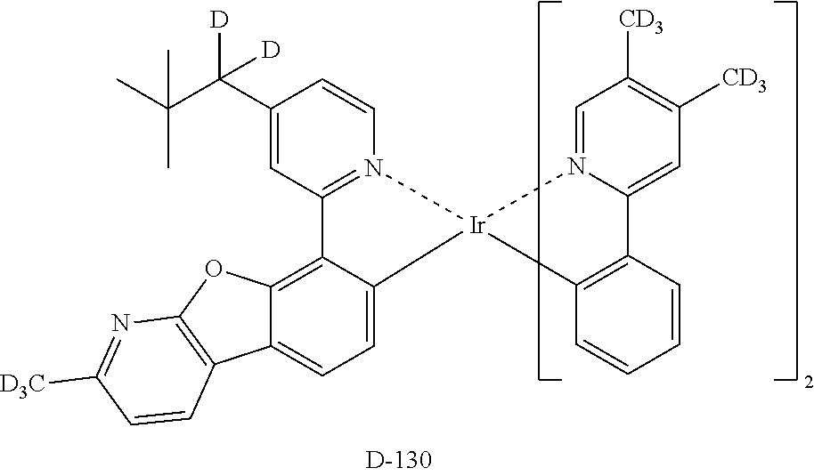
C1=CN2=C(C=C1C(C(C)(C)C)([D])[D])C1=C3C(=CC=C1[Ir]21N2=CC([CD3])=C([CD3])C=C2C2=C1C=CC=C2)C1=C(O3)N=C([D3C])C=C1
